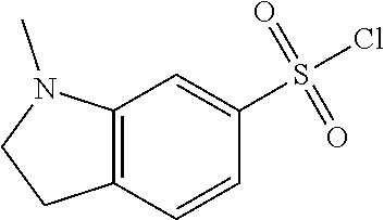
C1(S(Cl)(=O)=O)=CC2=C(C=C1)CCN2C
